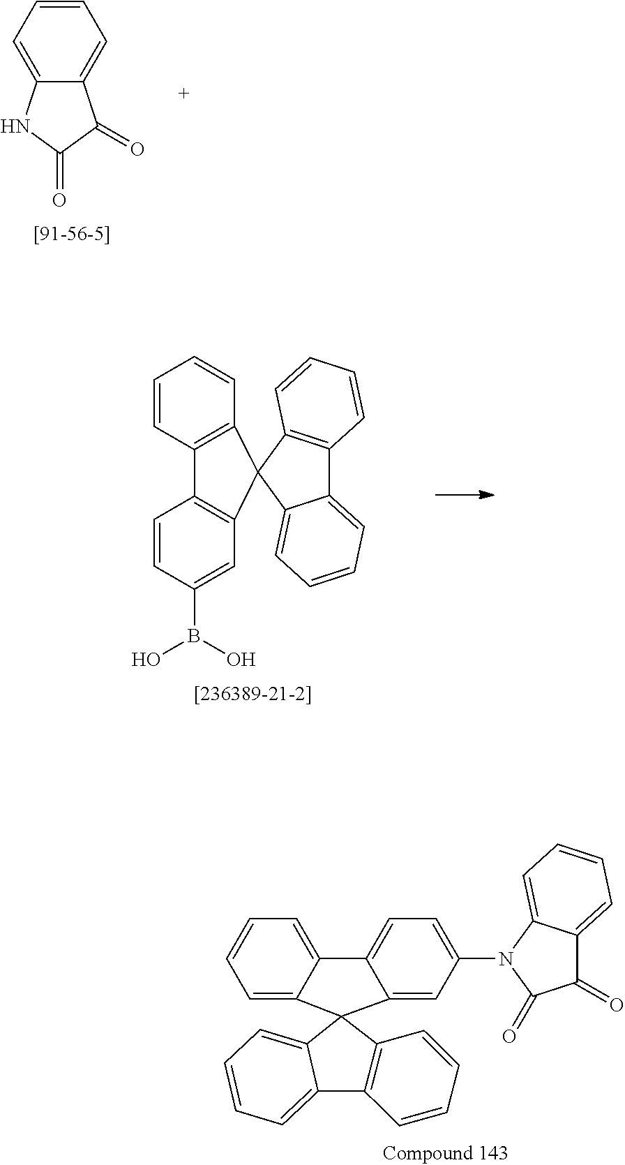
C1=CC=C2C(=C1)C(=O)C(=O)N2.C1=CC2=C(C=C1)C1(C3=C2C=CC(B(O)O)=C3)C2=C(C3=CC=CC=C31)C=CC=C2.C12=CC=CC=C1C1(C3=C2C=CC=C3)C2=CC=CC=C2C2=CC=C(N3C4=CC=CC=C4C(=O)C3=O)C=C21
